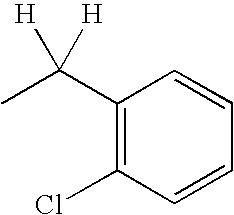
C1(C(C)([H])[H])=C(Cl)C=CC=C1
